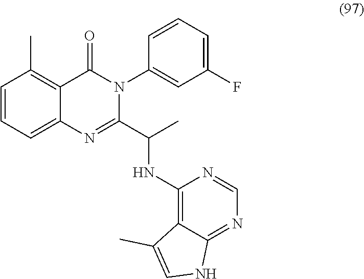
C1=CC=C2C(=C1C)C(=O)N(C1=CC(F)=CC=C1)C(C(NC1=C3C(=NC=N1)NC=C3C)C)=N2
